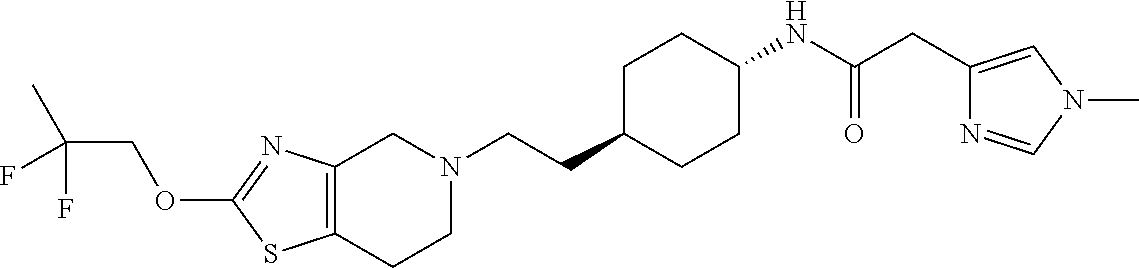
C12=C(CCN(CCC3CCC(NC(CC4=CN(C)C=N4)=O)CC3)C1)SC(OCC(C)(F)F)=N2
